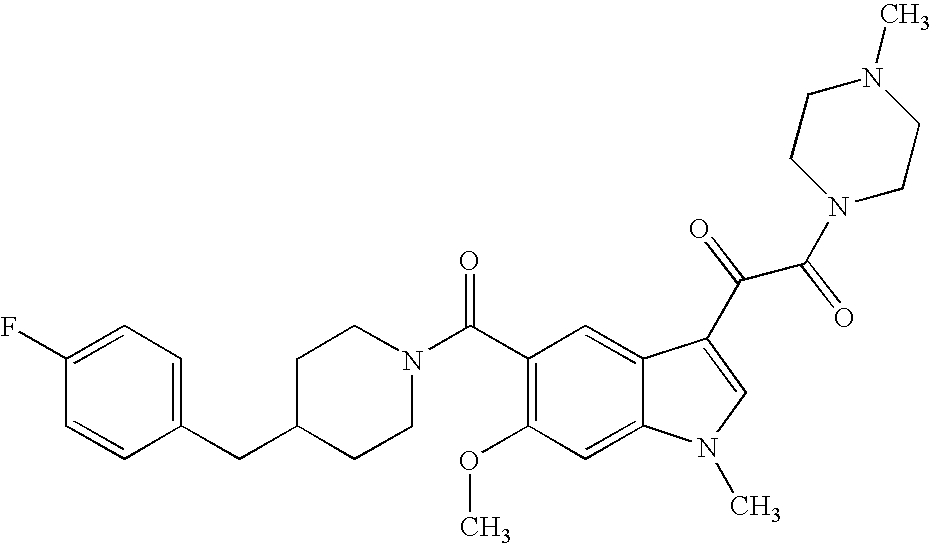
C1(F)=CC=C(CC2CCN(C(C3=C(OC)C=C4C(=C3)C(C(C(N3CCN(C)CC3)=O)=O)=CN4C)=O)CC2)C=C1
